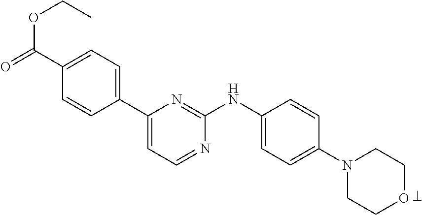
C1(C2=CC=NC(NC3=CC=C(N4CCOCC4)C=C3)=N2)=CC=C(C(=O)OCC)C=C1
